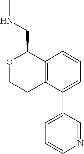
C1=CC=C(C2=CC=CN=C2)C2=C1C(CNC)OCC2
